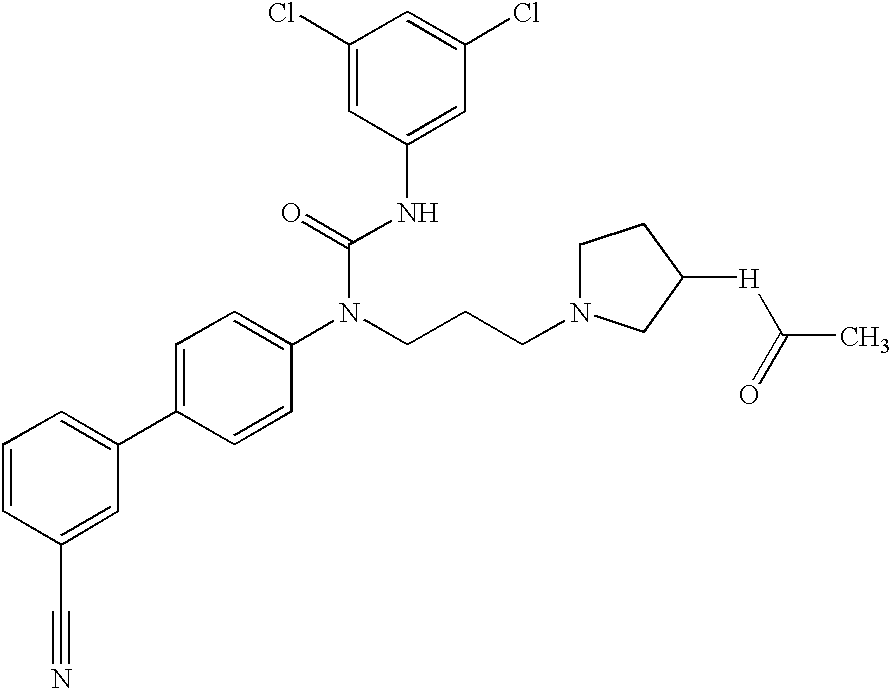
C1(Cl)=CC(NC(N(C2=CC=C(C3=CC=CC(C#N)=C3)C=C2)CCCN2CCC([H]C(C)=O)C2)=O)=CC(Cl)=C1
